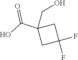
C1(C(O)=O)(CO)CC(F)(F)C1
